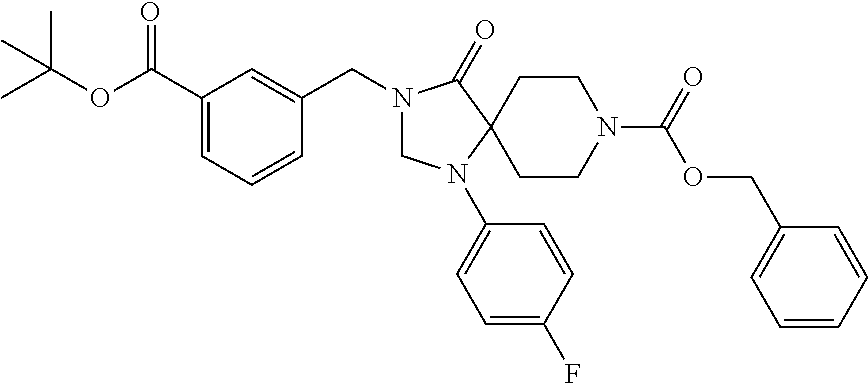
C1(C(OC(C)(C)C)=O)=CC=CC(CN2CN(C3=CC=C(F)C=C3)C3(C2=O)CCN(C(OCC2=CC=CC=C2)=O)CC3)=C1
